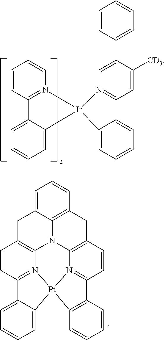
C12=CC=CC=C1[Ir]1(N3=C2C=CC=C3)N2=C(C3=CC=CC=C31)C=C([CD3])C(C1=CC=CC=C1)=C2.C1=C2C(=CC=C1)C1=N3C4=C(C=C1)CC1=CC=CC5=C1N4C1=C(C=CC4=N1[Pt]23C1=C4C=CC=C1)C5
